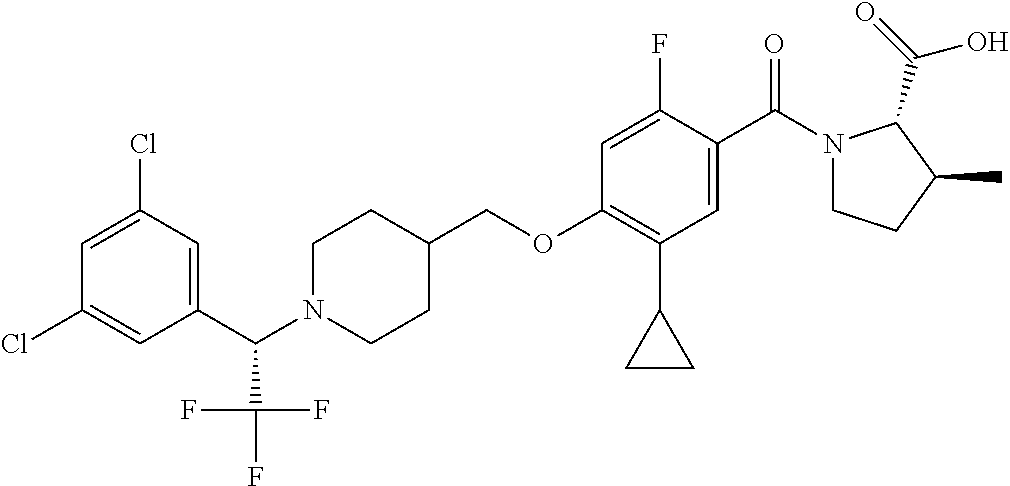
C1=C(Cl)C=C(C(C(F)(F)F)N2CCC(COC3=C(C4CC4)C=C(C(=O)N4CCC(C)C4C(=O)O)C(F)=C3)CC2)C=C1Cl
